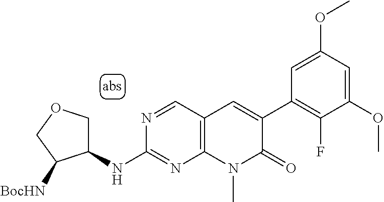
C1(NC2=NC3=C(C=N2)C=C(C2=C(F)C(OC)=CC(OC)=C2)C(=O)N3C)COCC1[BocHN]
